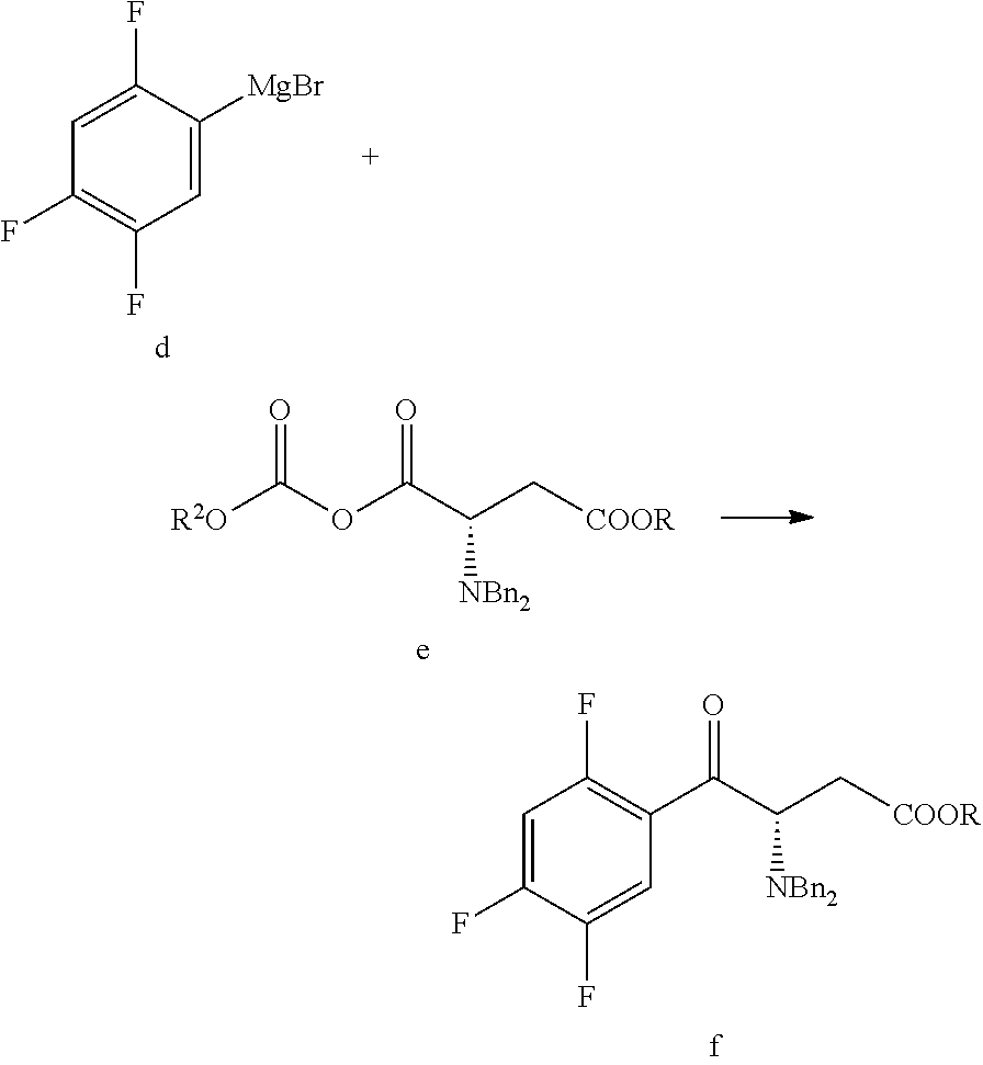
C1=C(F)C(F)=CC(C(C(C[COOR])[NBn2])=O)=C1F.C1(F)=C(F)C=C(F)C([MgBr])=C1.[R2O]C(OC(C(C[COOR])[NBn2])=O)=O
